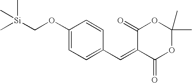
C1(OC[Si](C)(C)C)=CC=C(C=C2C(=O)OC(C)(C)OC2=O)C=C1
